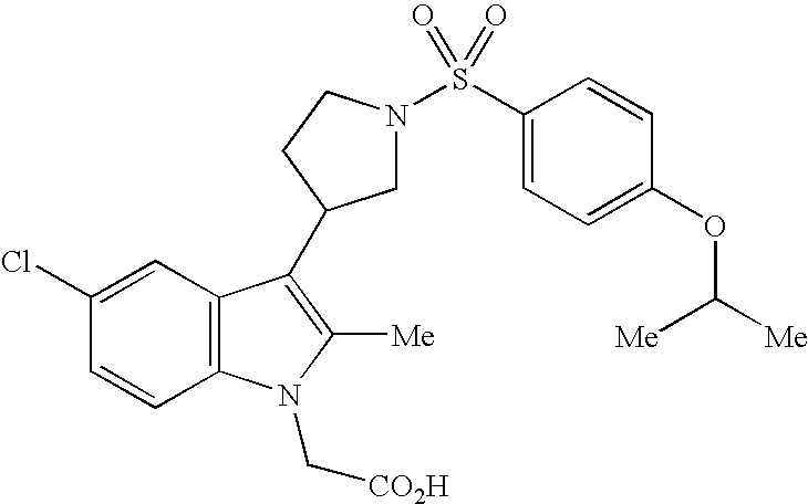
C1(Cl)=CC2=C(C=C1)N(C[CO2H])C([Me])=C2C1CN(S(C2=CC=C(OC([Me])[Me])C=C2)(=O)=O)CC1
